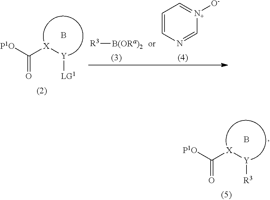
O=C([P1O])[X][Y][LG1].B.[B(ORa)2][R3].C1=CN=C[N+]([O-])=C1.O=C([P1O])[X][Y][R3].B
